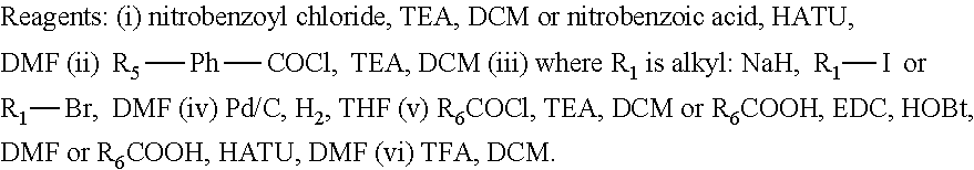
[R5][Ph][COCl].[R1]I.[R1]Br
